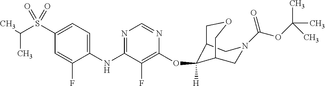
C1(NC2=NC=NC(OC3([H])C4COCC3CN(C(OC(C)(C)C)=O)C4)=C2F)=CC=C(S(C(C)C)(=O)=O)C=C1F
